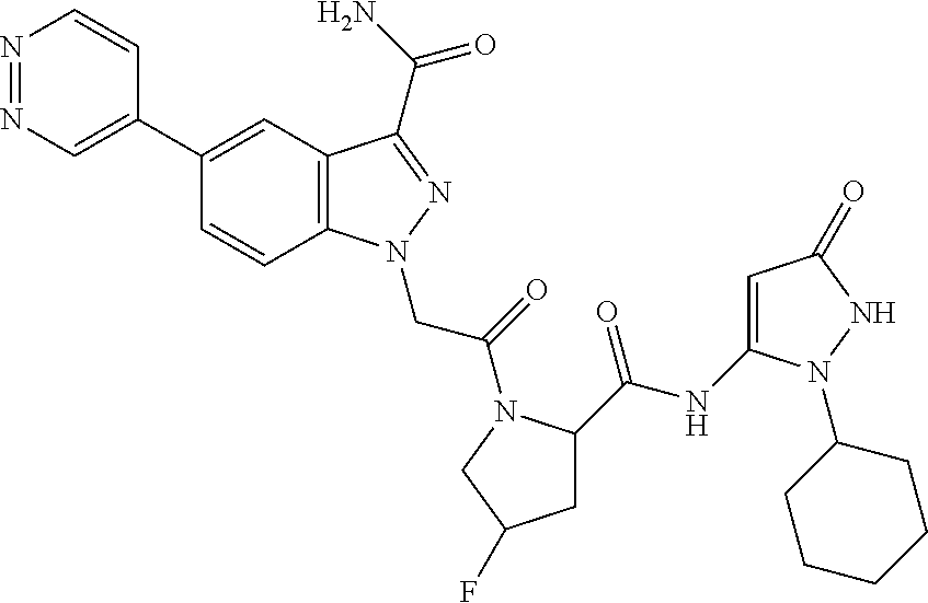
N1=NC=C(C2=CC3=C(C=C2)N(CC(=O)N2C(C(NC4=CC(=O)NN4C4CCCCC4)=O)CC(F)C2)N=C3C(=O)N)C=C1
